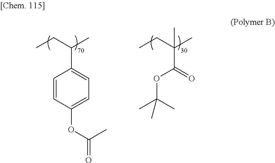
C1=CC(OC(=O)C)=CC=C1C(CC)C.C(C(CC)(C)C)(OC(C)(C)C)=O
